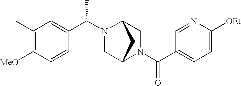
C1=C([OEt])N=CC(C(N2CC3N(C(C4=C(C)C(C)=C([MeO])C=C4)C)CC2C3)=O)=C1
